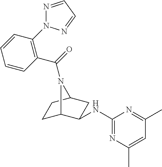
C1C2C(NC3=NC(C)=CC(C)=N3)CC(C1)N2C(=O)C1=C(N2N=CC=N2)C=CC=C1
